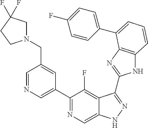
C1=NC=C(C2=NC=C3C(=C2F)C(C2=NC4=C(N2)C=CC=C4C2=CC=C(F)C=C2)=NN3)C=C1CN1CC(F)(F)CC1
